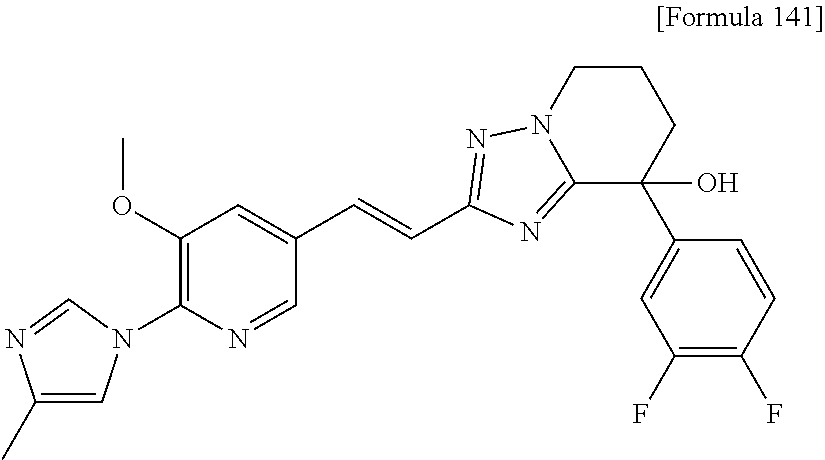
C1(C)=CN(C2=C(OC)C=C(C=CC3=NN4CCCC(C5=CC(F)=C(F)C=C5)(O)C4=N3)C=N2)C=N1
